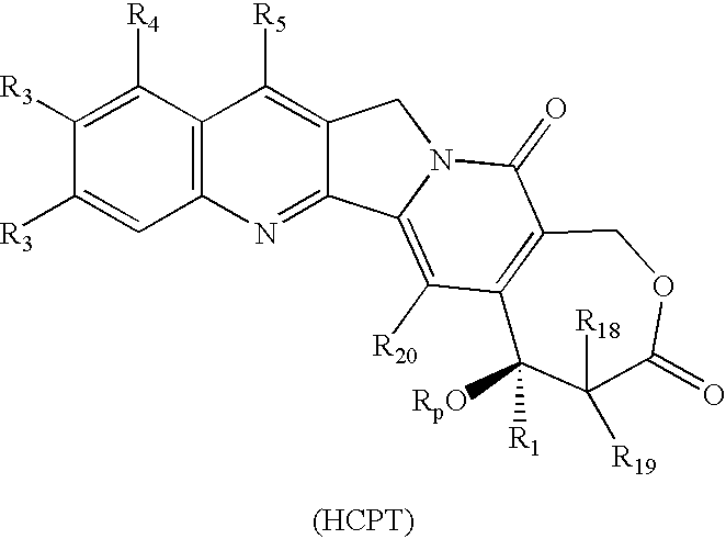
C12=C(C([R4])=C([R3])C([R3])=C1)C([R5])=C1C(=N2)C2=C([R20])C3=C(C(=O)N2C1)COC(=O)C([R18])([R19])C3([RpO])[R1].[(HCPT)]
